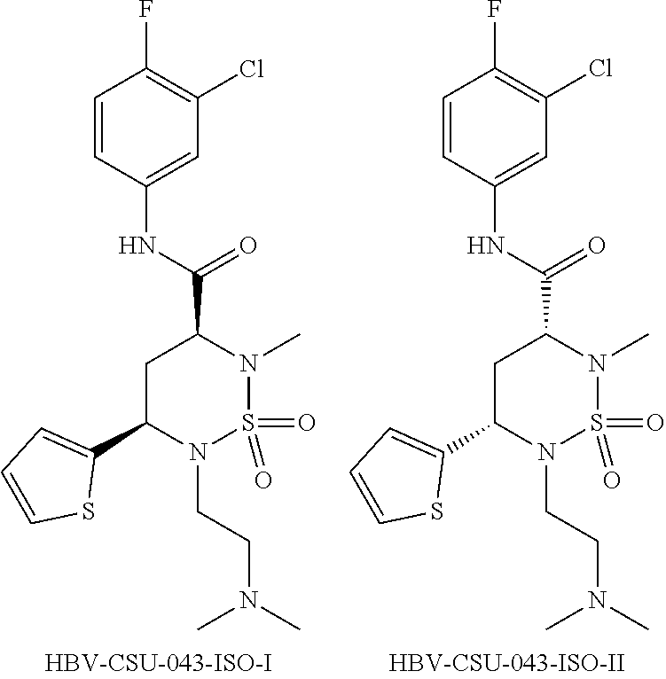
C1=CC(NC(C2CC(C3=CC=CS3)N(CCN(C)C)S(=O)(=O)N2C)=O)=CC(Cl)=C1F.C1=CC(NC(C2CC(C3=CC=CS3)N(CCN(C)C)S(=O)(=O)N2C)=O)=CC(Cl)=C1F
